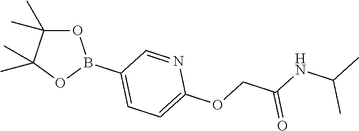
O1C(C)(C)C(C)(C)OB1C1=CC=C(OCC(NC(C)C)=O)N=C1
